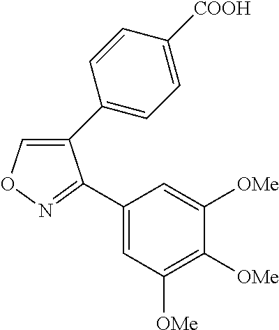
C1(C2=CC=C([COOH])C=C2)=CON=C1C1=CC([OMe])=C([OMe])C([OMe])=C1
